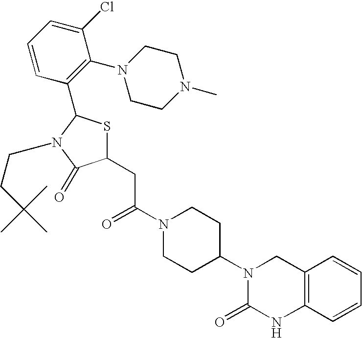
C(C(N1CCC(N2C(=O)NC3=C(C2)C=CC=C3)CC1)=O)C1SC(C2=C(N3CCN(C)CC3)C(Cl)=CC=C2)N(CCC(C)(C)C)C1=O
